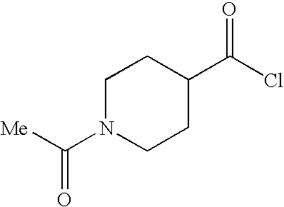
C1N(C([Me])=O)CCC(C(Cl)=O)C1
